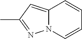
C1=CC=CN2C1=CC(C)=N2
